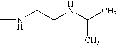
CNCCNC(C)C
